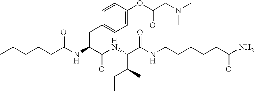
CCCCCC(NC(C(NC(C(NCCCCCC(N)=O)=O)C(C)CC)=O)CC1=CC=C(OC(CN(C)C)=O)C=C1)=O
